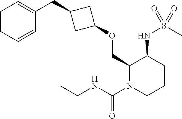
C1(OCC2N(C(NCC)=O)CCCC2NS(=O)(C)=O)CC(CC2=CC=CC=C2)C1
